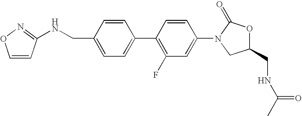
C1(CNC2=NOC=C2)=CC=C(C2=C(F)C=C(N3CC(CNC(C)=O)OC3=O)C=C2)C=C1
